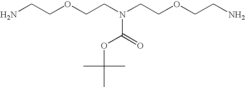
NCCOCCN(CCOCCN)C(=O)OC(C)(C)C
